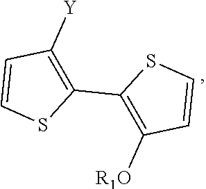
C1=CC([R1O])=C(C2=C([Y])C=CS2)S1
